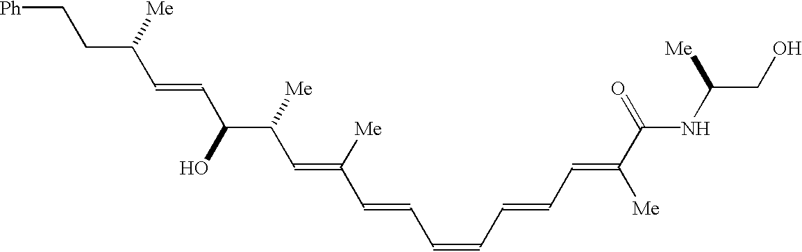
[Ph]CCC(C=CC(C([Me])C=C([Me])C=CC=CC=CC=C(C(NC(CO)[Me])=O)[Me])O)[Me]
